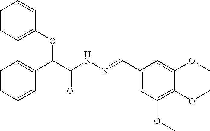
C1=CC=CC(C(C(NN=CC2=CC(OC)=C(OC)C(OC)=C2)=O)OC2=CC=CC=C2)=C1
